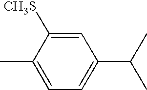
C1=C(C)C([CH3S])=CC(C(C)C)=C1
